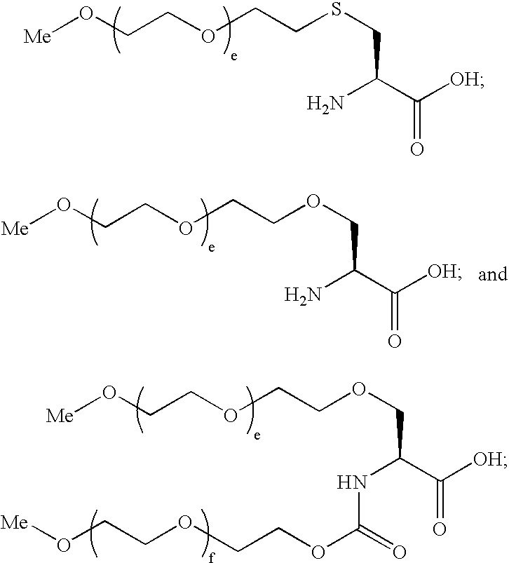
[Me]OCCOCCSCC(C([OH])=O)N.[Me]OCCOCCOCC(C([OH])=O)NC(OCCOCCO[Me])=O.[Me]OCCOCCOCC(C([OH])=O)N
